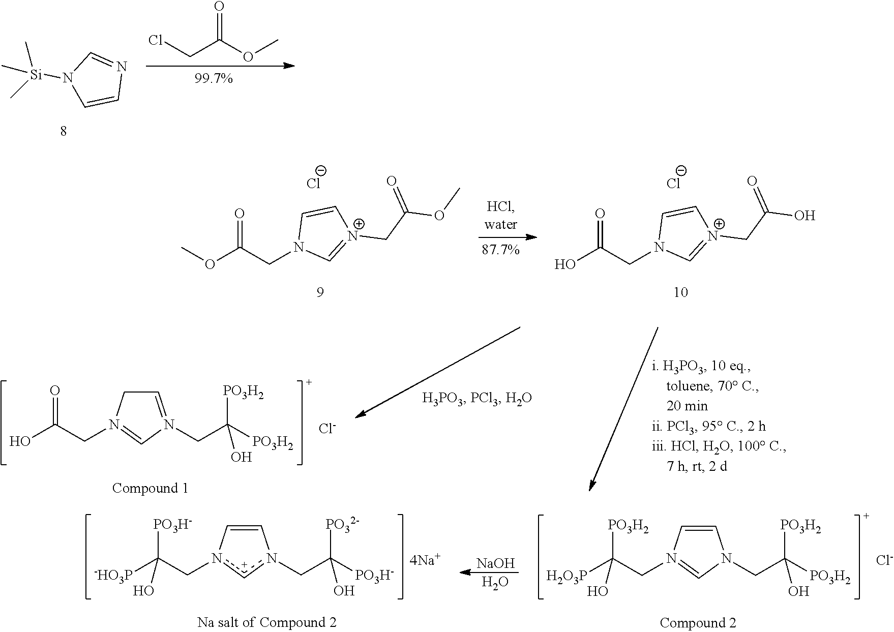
OC(CN1=CN(CC([PO3H2])(O)[PO3H2])=CC1)=O.[Cl-].N1([Si](C)(C)C)C=CN=C1.ClCC(OC)=O.COC(CN1C=[N+](CC(OC)=O)C=C1)=O.[Cl-].OC(CN1C=[N+](CC(O)=O)C=C1)=O.[Cl-].[-HO3P]C(Cn1[c+]n(CC([PO3H-])(O)[PO32-])C=C1)([PO3H-])O.[NaOH].O.[H2O3P]C(CN1=CN(CC([PO3H2])(O)[PO3H2])C=C1)([PO3H2])O.[Cl-]
